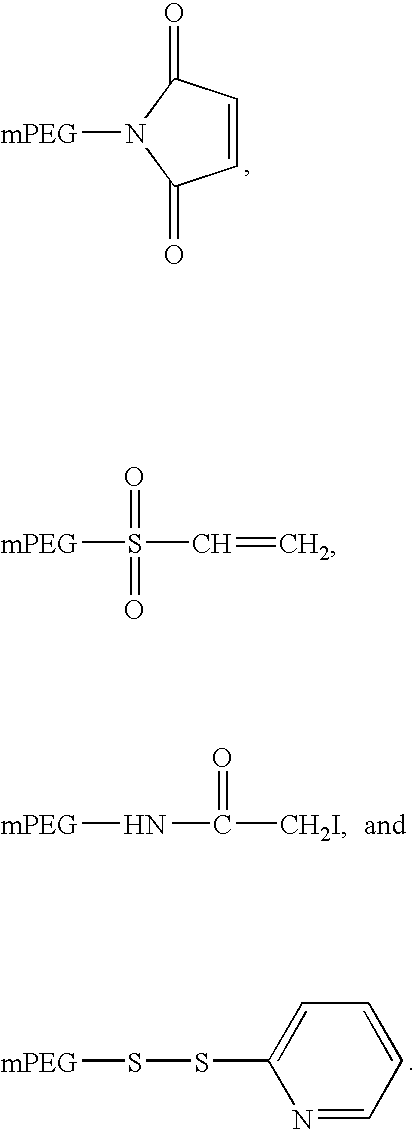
C1=CC(=O)N([mPEG])C1=O.[mPEG]NC([CH2I])=O.[mPEG]SSC1=CC=CC=N1.[mPEG]S(C=C)(=O)=O
